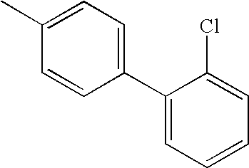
CC1=CC=C(C2=CC=CC=C2Cl)C=C1
